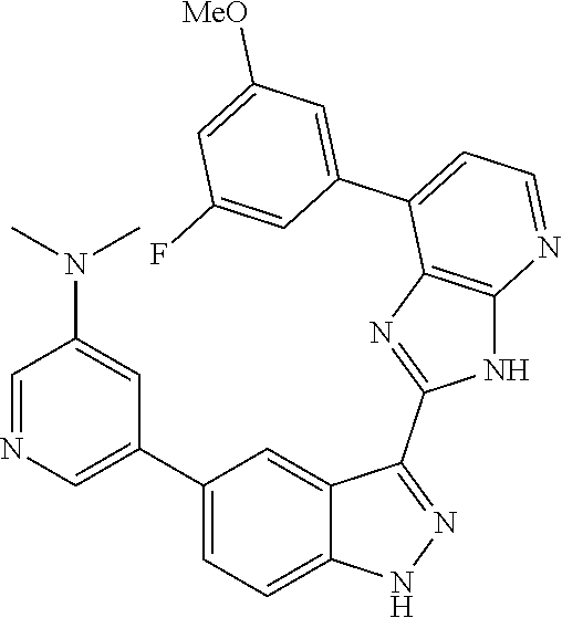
C1=NC=C(C2=CC=C3C(=C2)C(C2=NC4=C(N2)N=CC=C4C2=CC([MeO])=CC(F)=C2)=NN3)C=C1N(C)C
